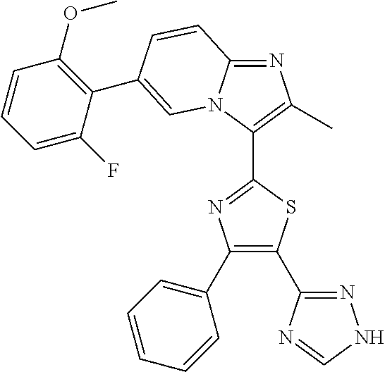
N1=C2N(C(C3=NC(C4=CC=CC=C4)=C(C4=NNC=N4)S3)=C1C)C=C(C1=C(OC)C=CC=C1F)C=C2
